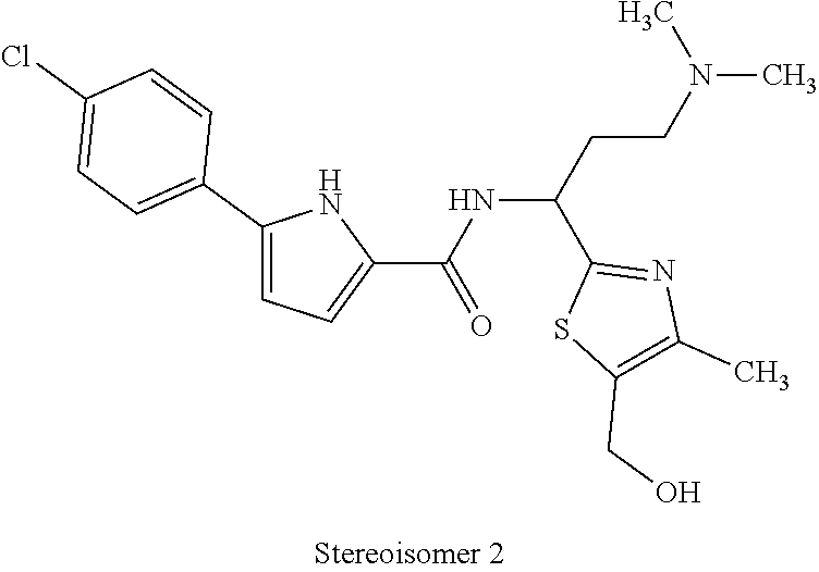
C(C(C1=NC(C)=C(CO)S1)NC(C1=CC=C(C2=CC=C(Cl)C=C2)N1)=O)CN(C)C
